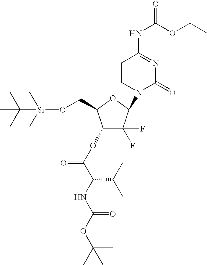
C1(OC(=O)C(NC(OC(C)(C)C)=O)C(C)C)C(F)(F)C(N2C(=O)N=C(NC(=O)OCC)C=C2)OC1CO[Si](C)(C)C(C)(C)C
